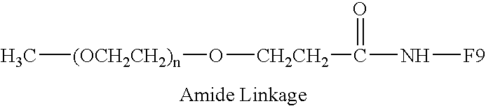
C[(OCH2CH2)n]O[CH2CH2]C(=O)N[F9]
